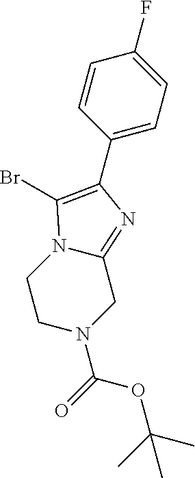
N1(C(=O)OC(C)(C)C)CC2=NC(C3=CC=C(F)C=C3)=C(Br)N2CC1
